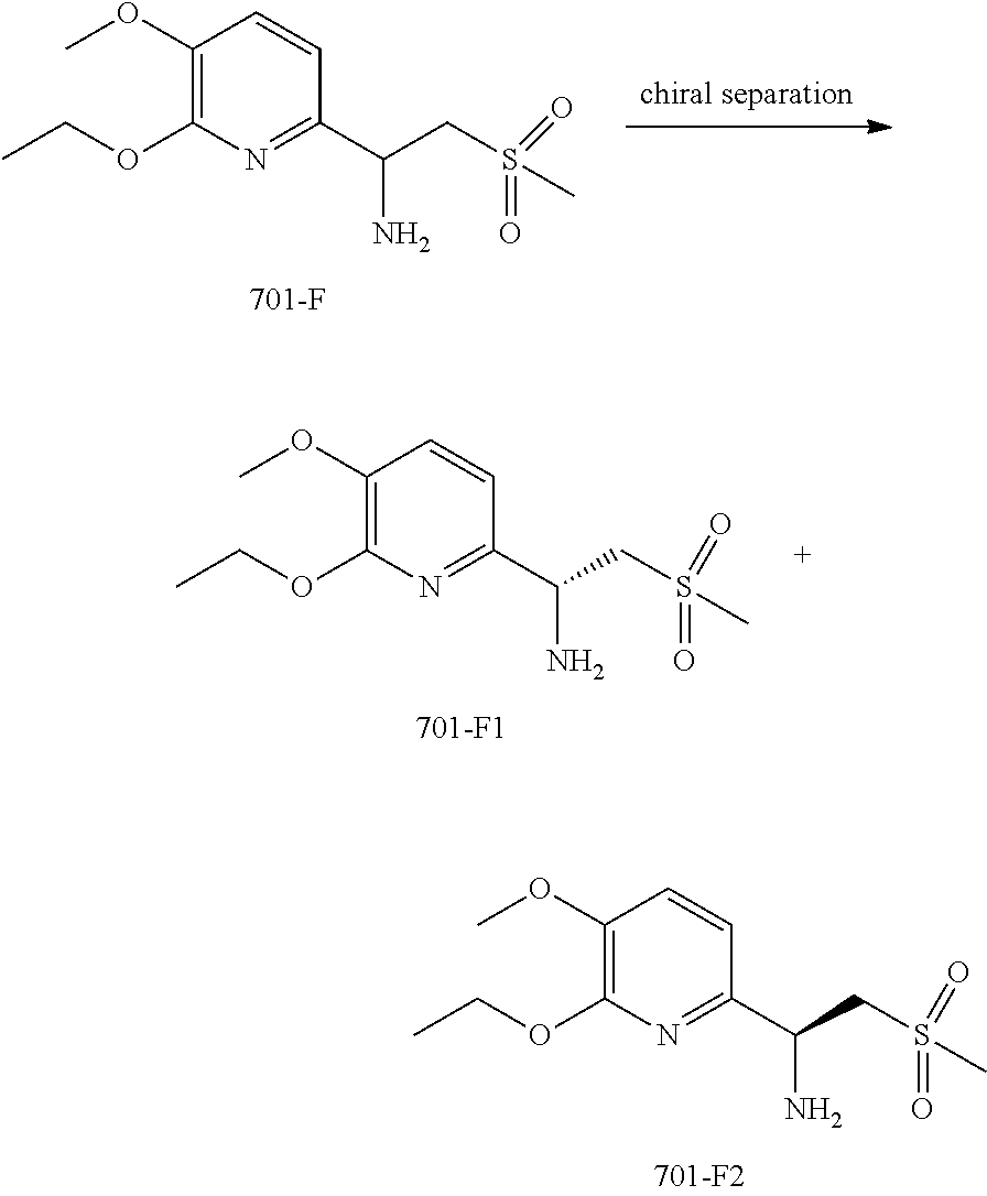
[chiral separation].C1(OC)=C(OCC)N=C(C(CS(C)(=O)=O)N)C=C1.C1(OC)=C(OCC)N=C(C(CS(C)(=O)=O)N)C=C1.C1(OC)=C(OCC)N=C(C(CS(C)(=O)=O)N)C=C1
